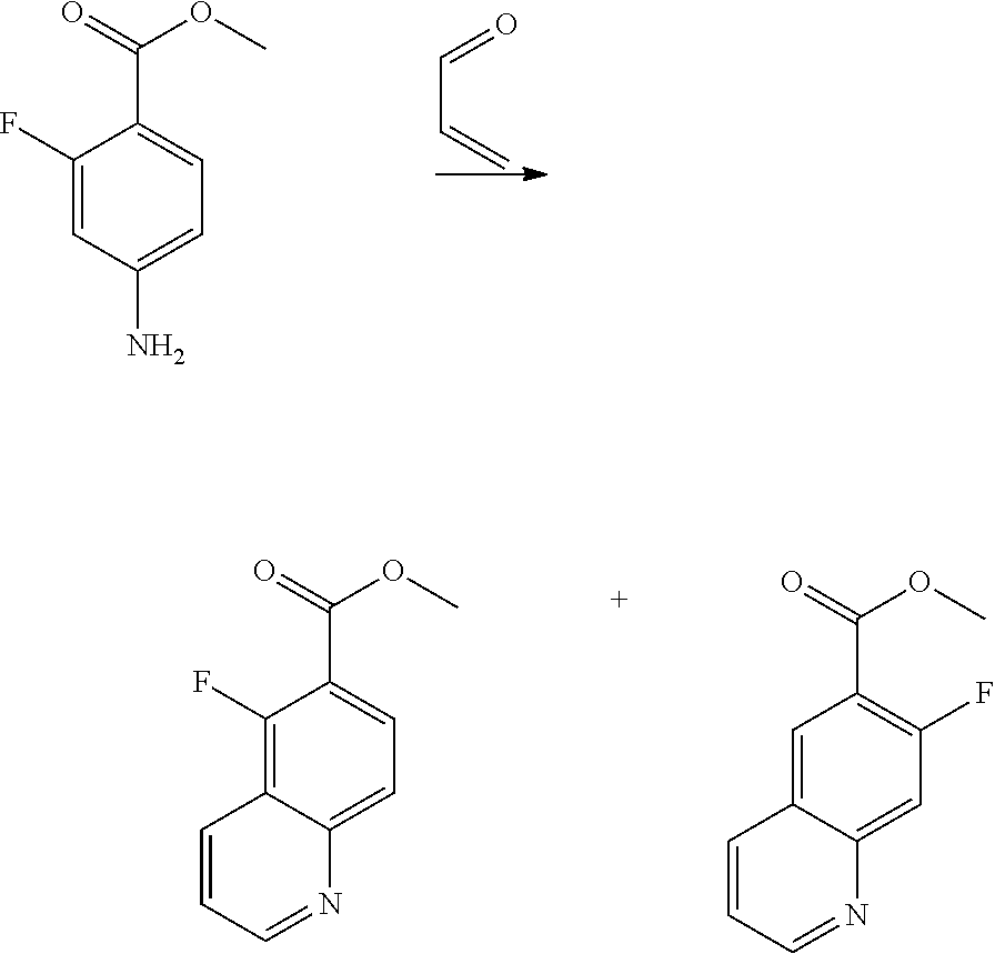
C1(F)=CC(N)=CC=C1C(=O)OC.C(C=C)=O.C1(F)=C2C(=CC=C1C(=O)OC)N=CC=C2.C1=C2C(=CC(F)=C1C(=O)OC)N=CC=C2
